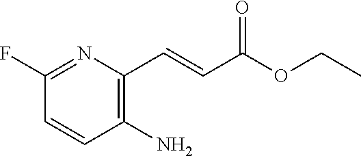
C1=CC(N)=C(C=CC(OCC)=O)N=C1F
